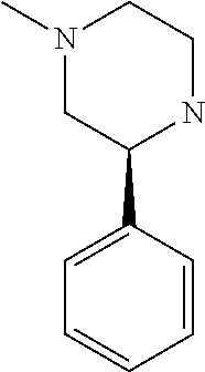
N1(C)CC(C2=CC=CC=C2)NCC1
